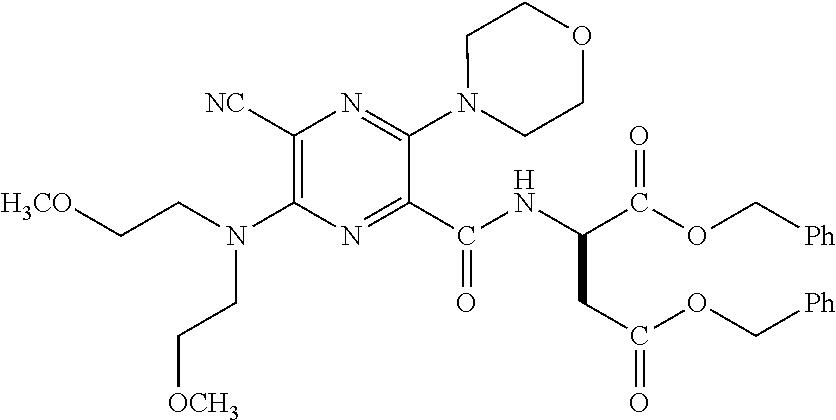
C1([NC])=C(N(CC[H3CO])CC[OCH3])N=C(C(NC(C(OC[Ph])=O)CC(=O)OC[Ph])=O)C(N2CCOCC2)=N1
